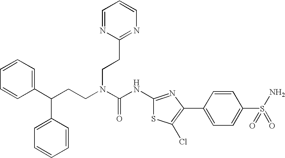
C1(C(CCN(C(NC2=NC(C3=CC=C(S(N)(=O)=O)C=C3)=C(Cl)S2)=O)CCC2=NC=CC=N2)C2=CC=CC=C2)=CC=CC=C1
